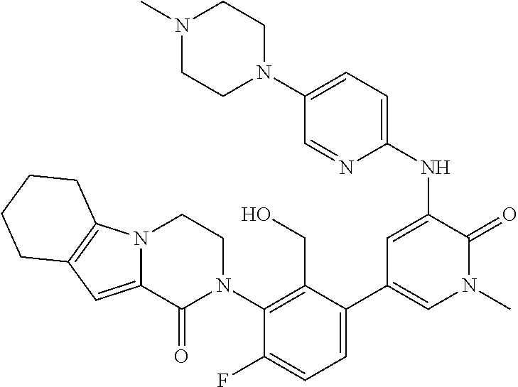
N12C(=CC3=C1CCCC3)C(=O)N(C1=C(CO)C(C3=CN(C)C(=O)C(NC4=CC=C(N5CCN(C)CC5)C=N4)=C3)=CC=C1F)CC2
